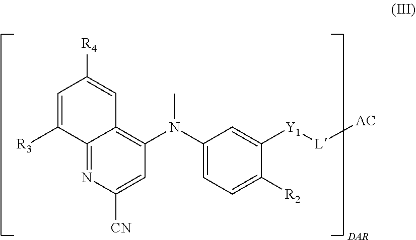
C12=NC([CN])=CC(N(C3=CC=C([R2])C([Y1][L][AC])=C3)C)=C1C=C([R4])C=C2[R3]
